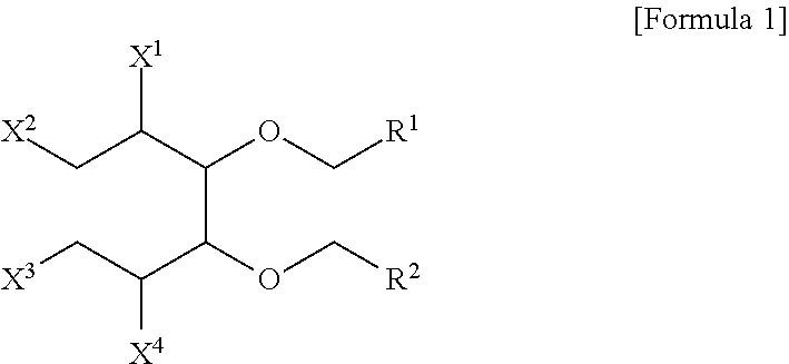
[X2]CC(C(OC[R1])C(OC[R2])C(C[X3])[X4])[X1]
